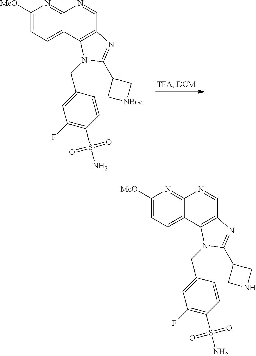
C1([MeO])=CC=C2C(=N1)N=CC1=C2N(CC2=CC(F)=C(S(N)(=O)=O)C=C2)C(C2C[NBoc]C2)=N1.C1([MeO])=CC=C2C(=N1)N=CC1=C2N(CC2=CC(F)=C(S(N)(=O)=O)C=C2)C(C2CNC2)=N1
